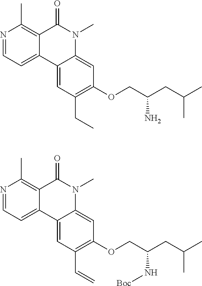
N1=CC=C2C(=C1C)C(=O)N(C)C1=CC(OCC(CC(C)C)N)=C(CC)C=C21.N1=CC=C2C(=C1C)C(=O)N(C)C1=CC(OCC(CC(C)C)N[Boc])=C(C=C)C=C21
